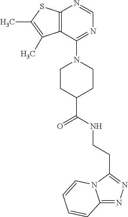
C12=C(SC(C)=C1C)N=CN=C2N1CCC(C(NCCC2=NN=C3N2C=CC=C3)=O)CC1
